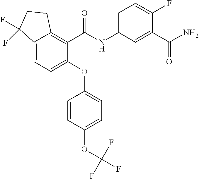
C12=CC=C(OC3=CC=C(OC(F)(F)F)C=C3)C(C(NC3=CC=C(F)C(C(N)=O)=C3)=O)=C1CCC2(F)F
